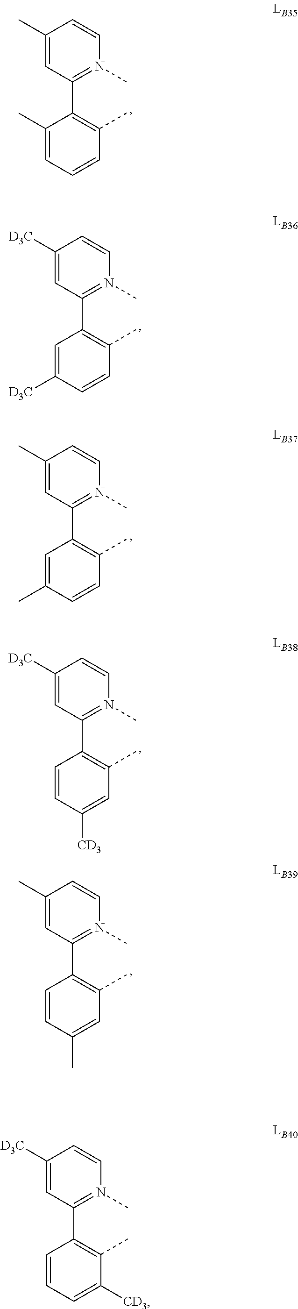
C1=CN(C)=C(C2=C(C)C=CC=C2C)C=C1C.C1=CN(C)=C(C2=C(C)C=CC([D3C])=C2)C=C1[D3C].C1=CN(C)=C(C2=C(C)C=CC(C)=C2)C=C1C.C1=CN(C)=C(C2=C(C)C=C([CD3])C=C2)C=C1[D3C].C1=CN(C)=C(C2=C(C)C=C(C)C=C2)C=C1C.C1=CN(C)=C(C2=C(C)C([CD3])=CC=C2)C=C1[D3C]
